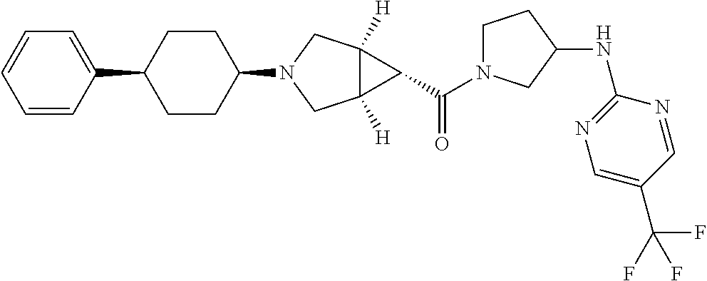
C1(C2CCC(N3CC4([H])C([H])(C3)C4C(N3CCC(NC4=NC=C(C(F)(F)F)C=N4)C3)=O)CC2)=CC=CC=C1
